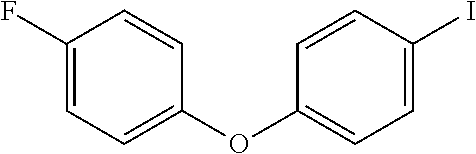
C1(F)=CC=C(OC2=CC=C(I)C=C2)C=C1
